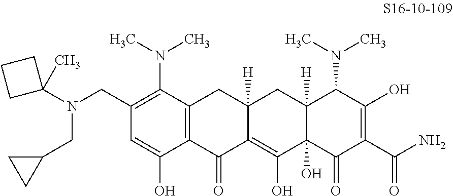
C1(CN(C2(C)CCC2)CC2CC2)=C(N(C)C)C2=C(C(O)=C1)C(=O)C1=C(O)C3(O)C([H])(CC1([H])C2)C(N(C)C)C(O)=C(C(N)=O)C3=O
